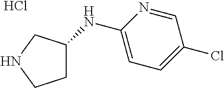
C1(NC2CCNC2)=CC=C(Cl)C=N1.Cl
